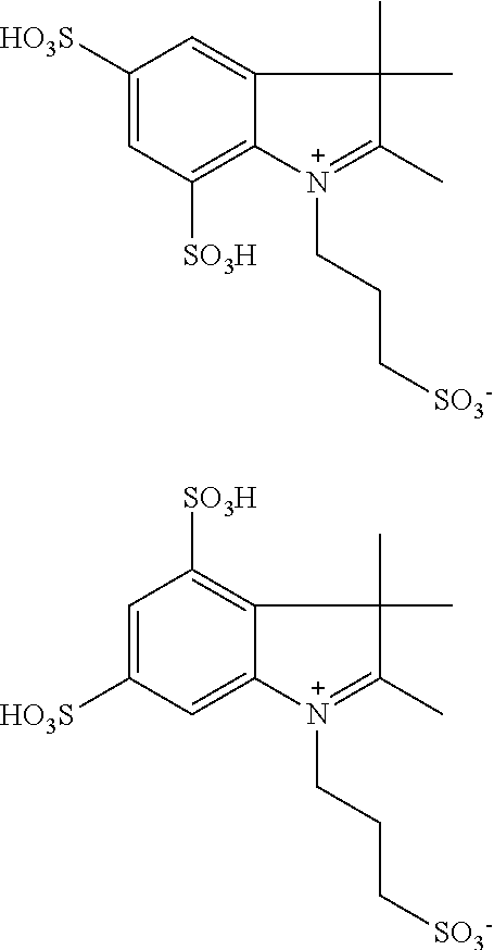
C1([HO3S])=CC([SO3H])=C2C(=C1)C(C)(C)C(C)=[N+]2CCC[SO3-].C1=C([HO3S])C=C2C(=C1[SO3H])C(C)(C)C(C)=[N+]2CCC[SO3-]
